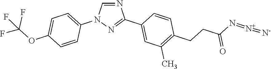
N1=CN(C2=CC=C(OC(F)(F)F)C=C2)N=C1C1=CC(C)=C(CCC(=O)N=[N+]=[N-])C=C1
